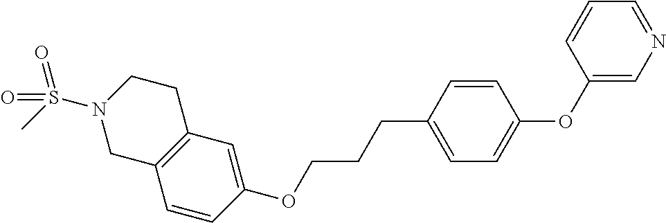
C1=CC(OCCCC2=CC=C(OC3=CN=CC=C3)C=C2)=CC2=C1CN(S(C)(=O)=O)CC2
